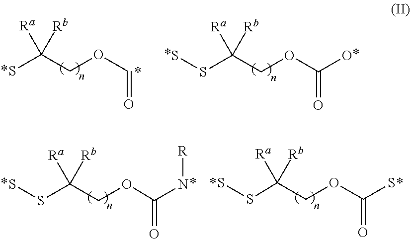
SSC(COC(O)=O)([Ra])[Rb].SC(COC=O)([Ra])[Rb].SSC(COC(S)=O)([Ra])[Rb].SSC(COC(N[R])=O)([Ra])[Rb]
